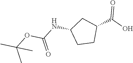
CC(OC(NC1CCC(C(O)=O)C1)=O)(C)C
